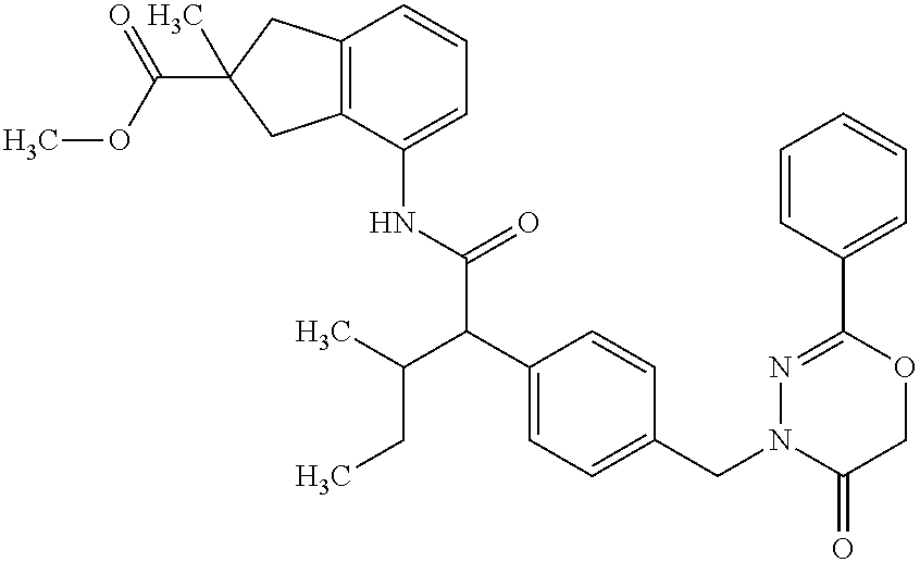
N(C(C(C1=CC=C(CN2C(=O)COC(C3=CC=CC=C3)=N2)C=C1)C(CC)C)=O)C1=CC=CC2=C1CC(C(OC)=O)(C)C2
